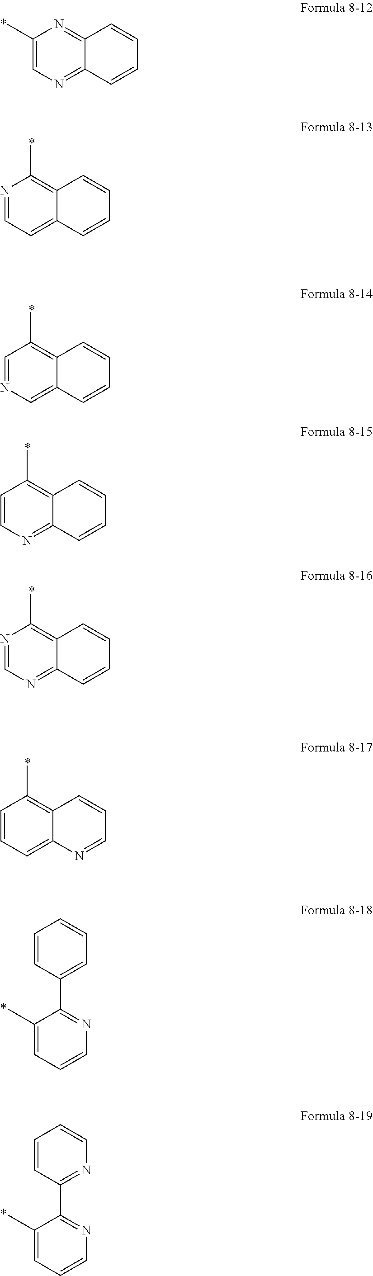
C1(C)=CN=C2C(=N1)C=CC=C2.N1=CC=C2C(=C1C)C=CC=C2.C1=NC=C2C(=C1C)C=CC=C2.C1=CN=C2C(=C1C)C=CC=C2.N1=CN=C2C(=C1C)C=CC=C2.C1=CC=C2C(=C1C)C=CC=N2.C1(C)=CC=CN=C1C1=CC=CC=C1.C1(C)=CC=CN=C1C1=NC=CC=C1
